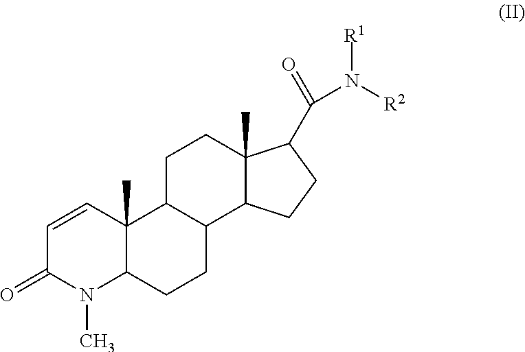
C1=CC2(C)C(N(C)C1=O)CCC1C2CCC2(C)C1CCC2C(=O)N([R2])[R1]
